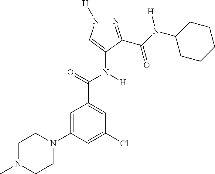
N1=C(C(N(C2CCCCC2)[H])=O)C(N(C(C2=CC(Cl)=CC(N3CCN(C)CC3)=C2)=O)[H])=CN1[H]
